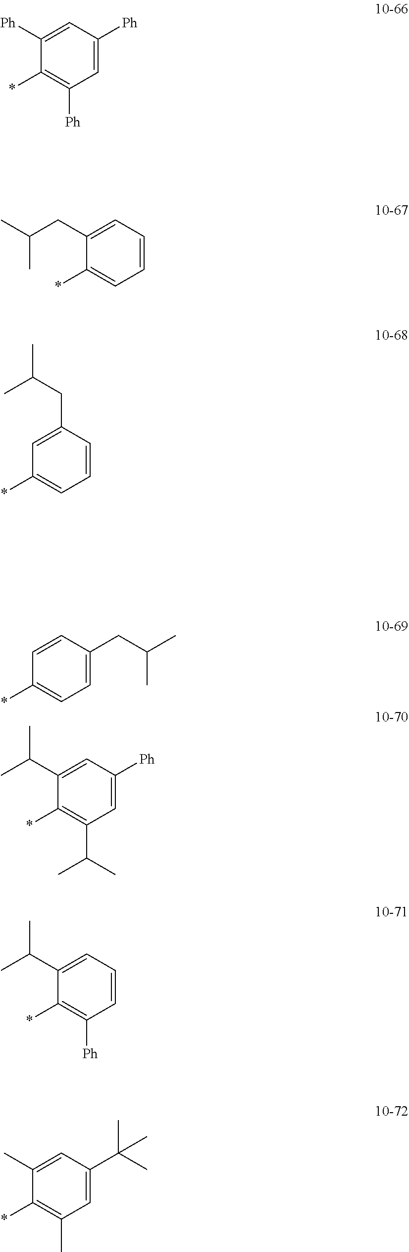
C1([Ph])=CC([Ph])=CC([Ph])=C1*.C1(CC(C)C)=CC=CC=C1*.C1=C(CC(C)C)C=CC=C1*.C1=CC(CC(C)C)=CC=C1*.C1(C(C)C)=CC([Ph])=CC(C(C)C)=C1*.C1(C(C)C)=CC=CC([Ph])=C1*.C1(C)=CC(C(C)(C)C)=CC(C)=C1*
